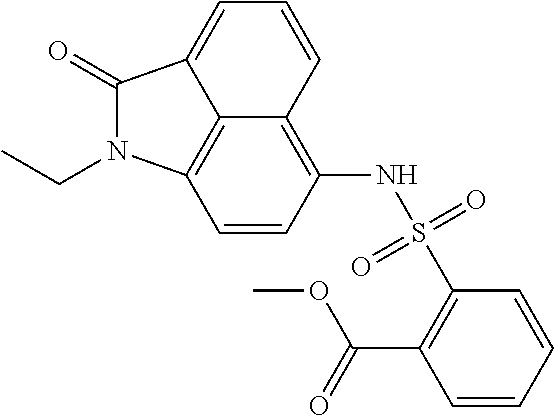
C12=C(NS(=O)(=O)C3=C(C(OC)=O)C=CC=C3)C=CC3=C1C(=CC=C2)C(=O)N3CC
